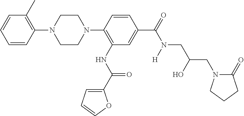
C1=CC(N2CCN(C3=C(NC(C4=CC=CO4)=O)C=C(C(=O)N(CC(CN4C(=O)CCC4)O)[H])C=C3)CC2)=C(C)C=C1
